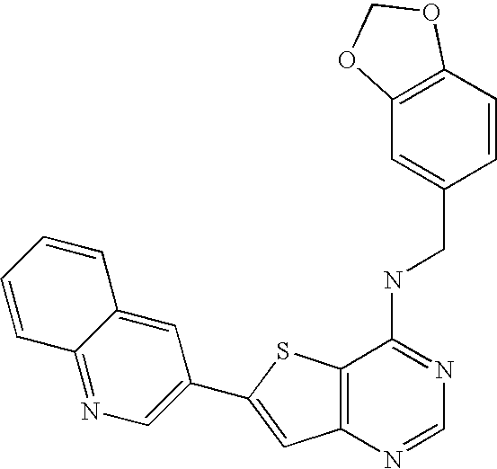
C12=C(N=CN=C1NCC1=CC3=C(C=C1)OCO3)C=C(C1=CN=C3C(=C1)C=CC=C3)S2
